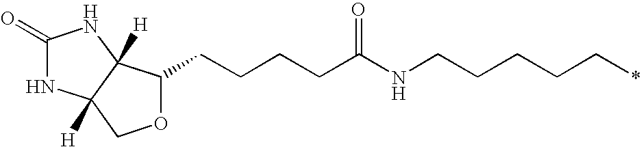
C1(=O)NC2([H])C([H])(N1)C(CCCCC(NCCCCC*)=O)OC2
